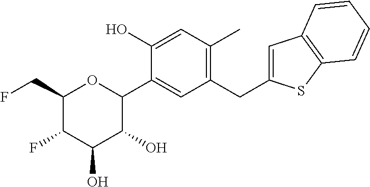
C1(CF)C(F)C(O)C(O)C(C2=CC(CC3=CC4=C(S3)C=CC=C4)=C(C)C=C2O)O1
